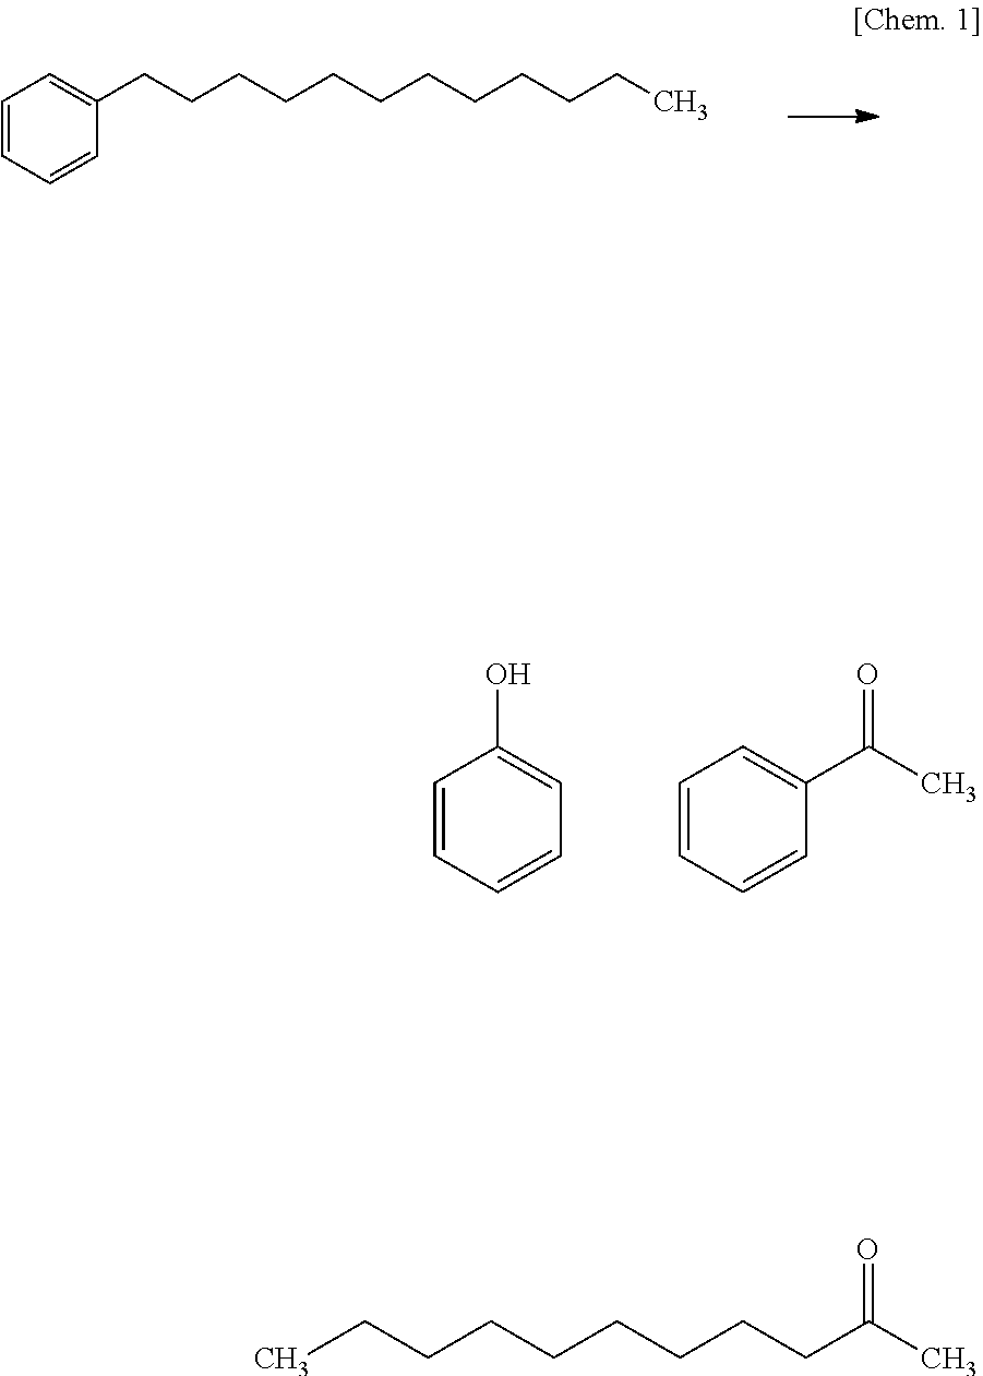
C1=CC=CC(CCCCCCCCCCCC)=C1.C1=CC=CC=C1O.C1=CC=CC(C(C)=O)=C1.CCCCCCCCCC(C)=O
